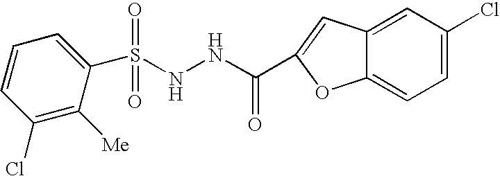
C1(S(NNC(=O)C2=CC3=CC(Cl)=CC=C3O2)(=O)=O)=CC=CC(Cl)=C1[Me]
